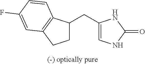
C1C(CC2=CNC(=O)N2)C2=C(C1)C=C(F)C=C2
